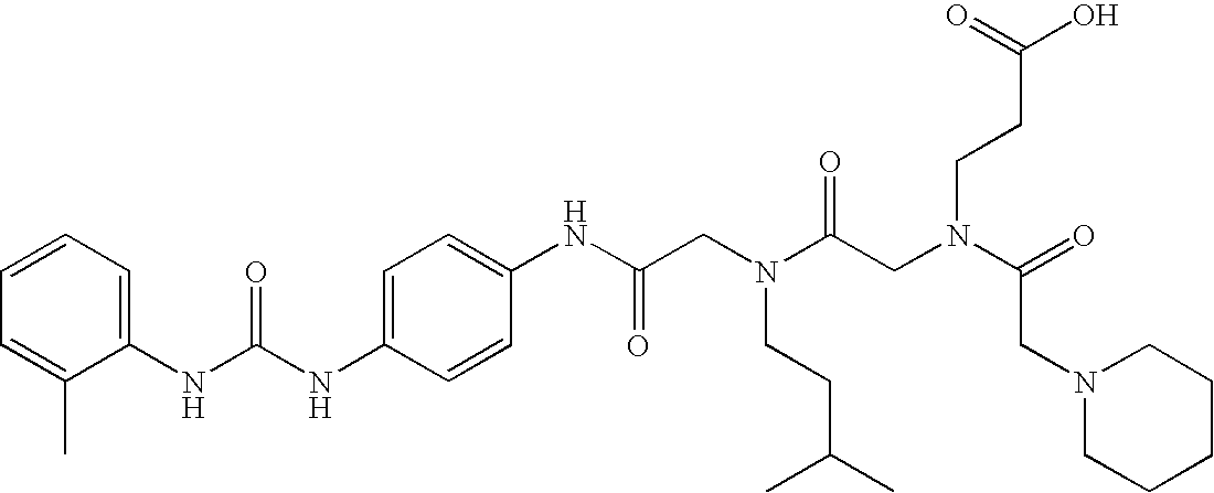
C1=C(NC(NC2=CC=CC=C2C)=O)C=CC(NC(CN(C(CN(C(=O)CN2CCCCC2)CCC(O)=O)=O)CCC(C)C)=O)=C1
